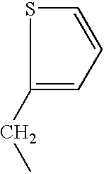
C1(CC)=CC=CS1
